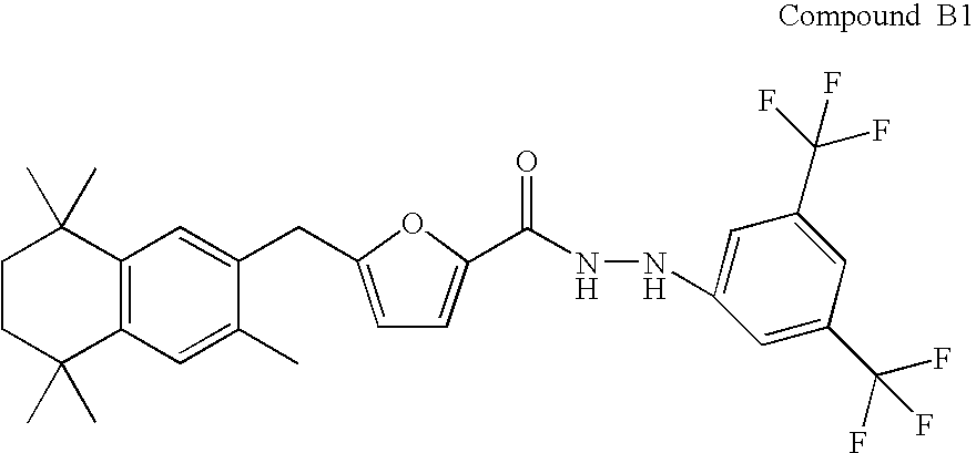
C1CC(C)(C)C2=C(C1(C)C)C=C(CC1=CC=C(C(NNC3=CC(C(F)(F)F)=CC(C(F)(F)F)=C3)=O)O1)C(C)=C2
